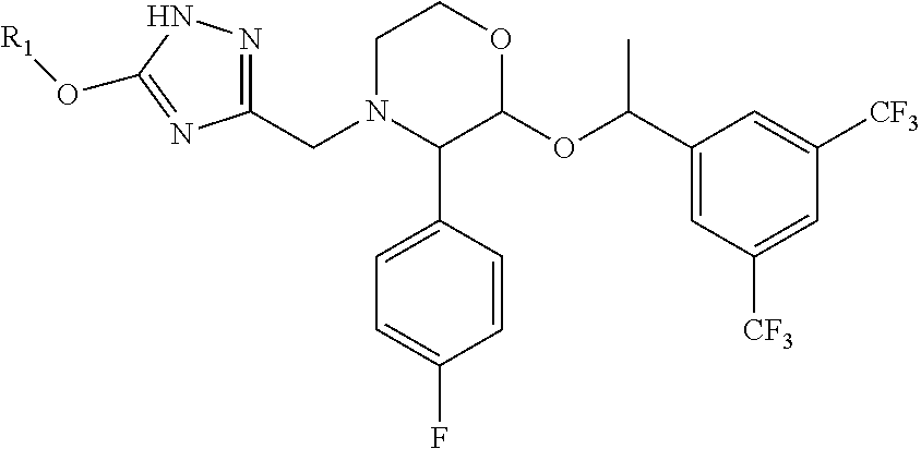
C1N(CC2=NNC(O[R1])=N2)C(C2=CC=C(F)C=C2)C(OC(C2=CC([CF3])=CC([CF3])=C2)C)OC1
